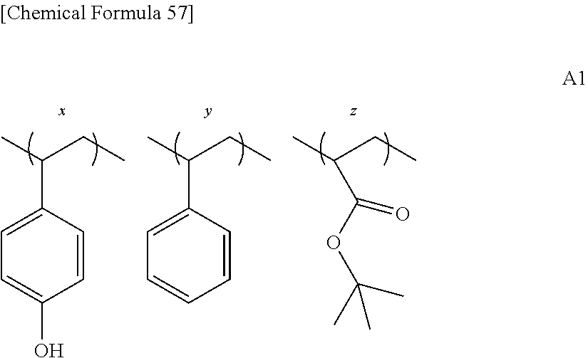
CC(CC)C1=CC=C(O)C=C1.CC(CC)C1=CC=CC=C1.CC(CC)C(OC(C)(C)C)=O
